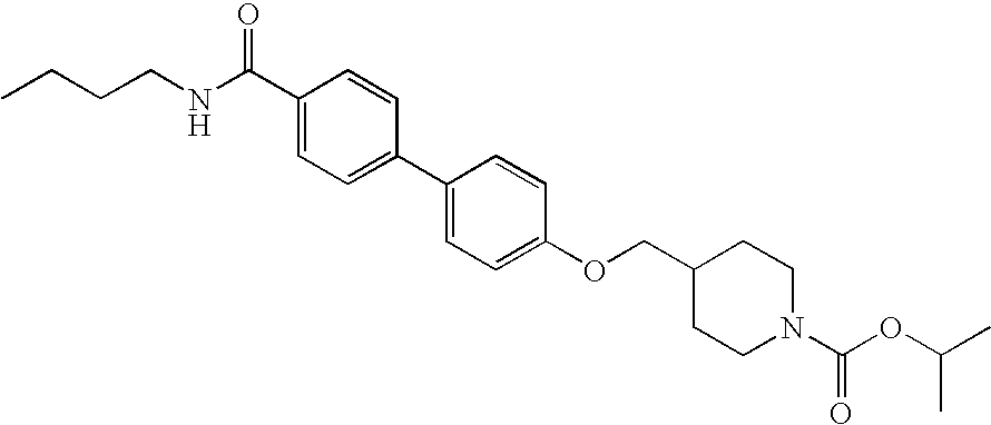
C(C1=CC=C(C2=CC=C(OCC3CCN(C(OC(C)C)=O)CC3)C=C2)C=C1)(NCCCC)=O
